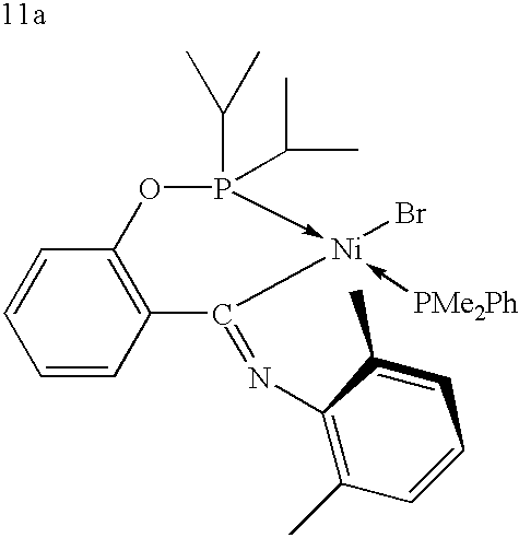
C1=CC2=C(C=C1)OP(C(C)C)(C(C)C)->[Ni](Br)(-[PMe2Ph])C2=NC1=C(C)C=CC=C1C
